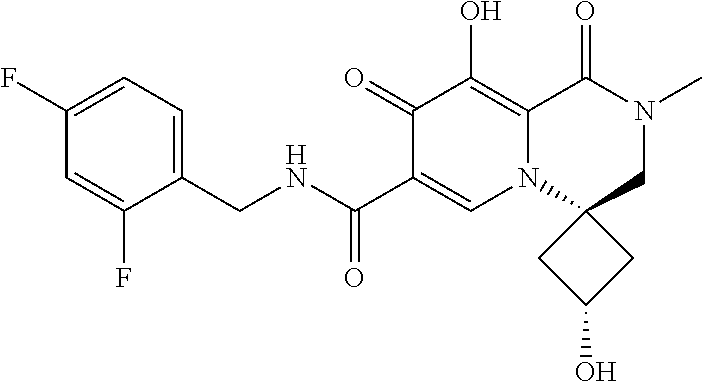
C1(CNC(=O)C2=CN3C(=C(O)C2=O)C(=O)N(C)CC32CC(O)C2)=CC=C(F)C=C1F
